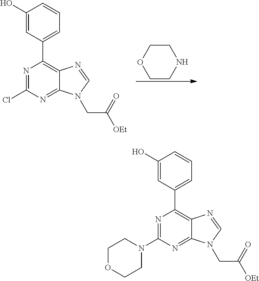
C1COCCN1.N1=C(Cl)N=C2C(=C1C1=CC=CC(O)=C1)N=CN2CC([OEt])=O.N1=C(N2CCOCC2)N=C2C(=C1C1=CC=CC(O)=C1)N=CN2CC([OEt])=O
